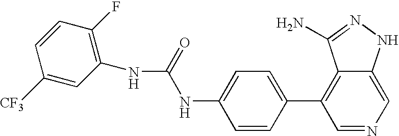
N(C(=O)NC1=C(F)C=CC([CF3])=C1)C1=CC=C(C2=C3C(=CN=C2)NN=C3N)C=C1
